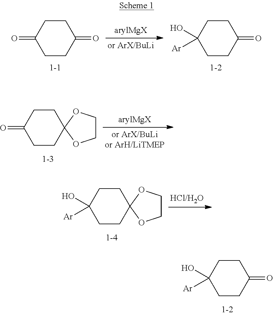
C1CC(O)([Ar])CCC1=O.C1CC(=O)CCC1=O.C1CC(O)([Ar])CCC1=O.C1CC(=O)CCC12OCCO2.C1CC(O)([Ar])CCC12OCCO2
